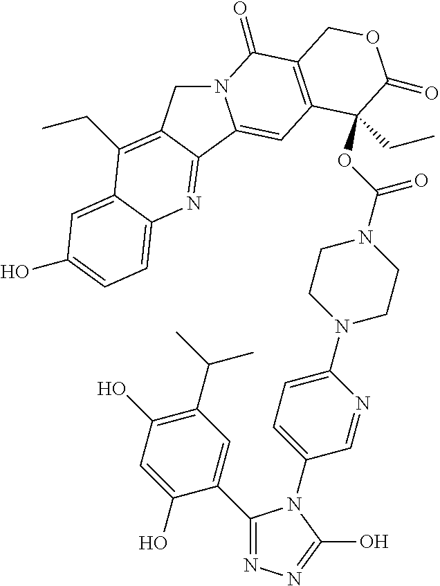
N12CC3=C(CC)C4=CC(O)=CC=C4N=C3C1=CC1=C(C2=O)COC(=O)C1(CC)OC(N1CCN(C2=CC=C(N3C(C4=CC(C(C)C)=C(O)C=C4O)=NN=C3O)C=N2)CC1)=O
